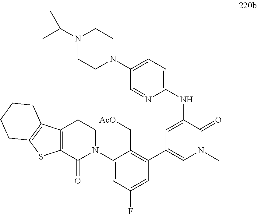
C1=C(NC2=CC=C(N3CCN(C(C)C)CC3)C=N2)C(=O)N(C)C=C1C1=C(C[AcO])C(N2CCC3=C(C2=O)SC2=C3CCCC2)=CC(F)=C1
